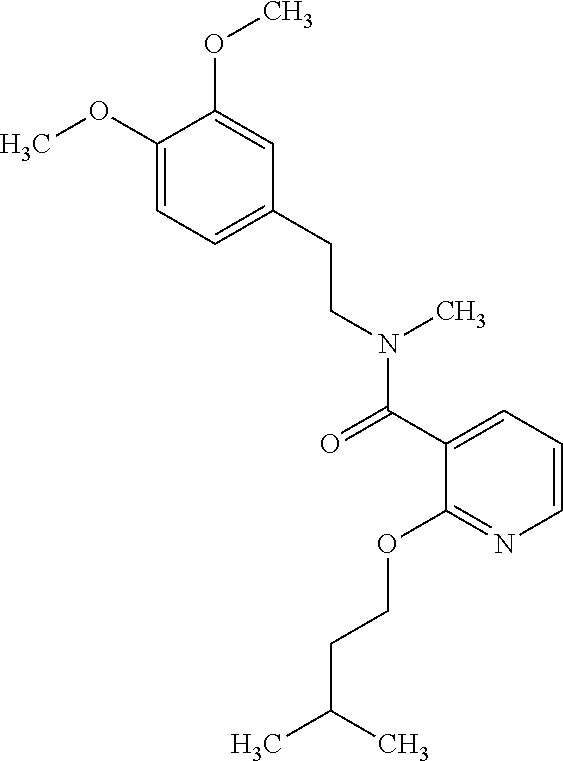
C1=C(CCN(C(C2=CC=CN=C2OCCC(C)C)=O)C)C=C(OC)C(OC)=C1
